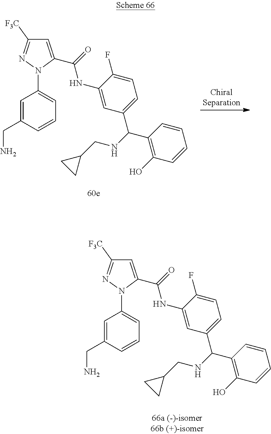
C1=C(CN)C=CC=C1N1C(C(=O)NC2=CC(C(C3=C(O)C=CC=C3)NCC3CC3)=CC=C2F)=CC([F3C])=N1.C1=C(CN)C=CC=C1N1C(C(=O)NC2=CC(C(C3=C(O)C=CC=C3)NCC3CC3)=CC=C2F)=CC([F3C])=N1
